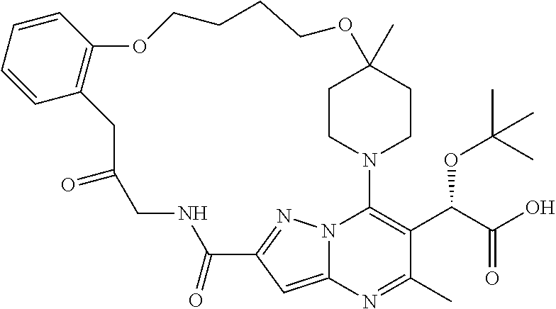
C1CN2CCC1(C)OCCCCOC1=C(CC(=O)CNC(=O)C3=NN4C2=C(C(C(=O)O)OC(C)(C)C)C(C)=NC4=C3)C=CC=C1
